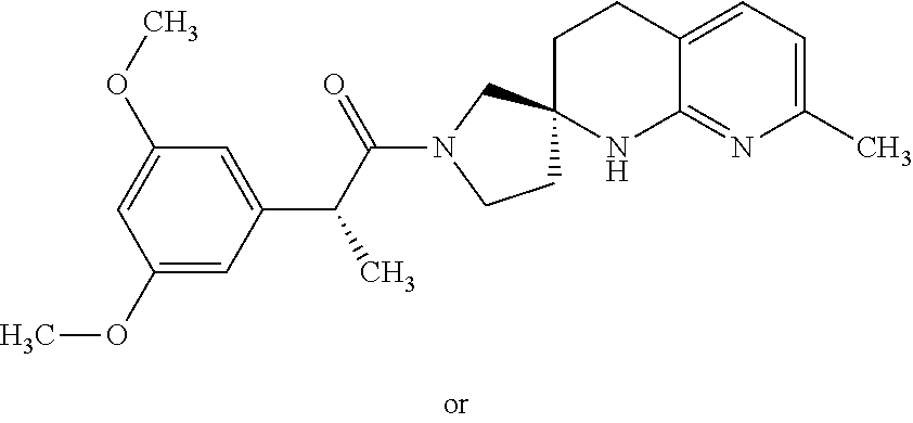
C1(OC)=CC(C(C(N2CCC3(C2)CCC2=CC=C(C)N=C2N3)=O)C)=CC(OC)=C1
